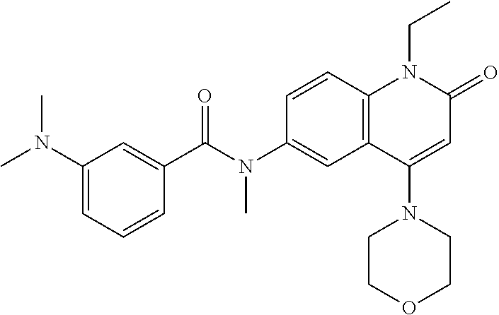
C1(C(N(C2=CC3=C(C=C2)N(CC)C(=O)C=C3N2CCOCC2)C)=O)=CC(N(C)C)=CC=C1
